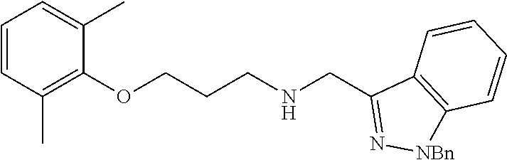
C1(OCCCNCC2=N[NBn]C3=C2C=CC=C3)=C(C)C=CC=C1C
